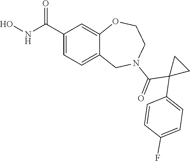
C1(C(NO)=O)=CC=C2C(=C1)OCCN(C(=O)C1(C3=CC=C(F)C=C3)CC1)C2
